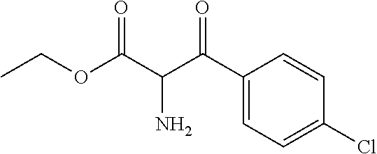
CCOC(C(C(C1=CC=C(Cl)C=C1)=O)N)=O
